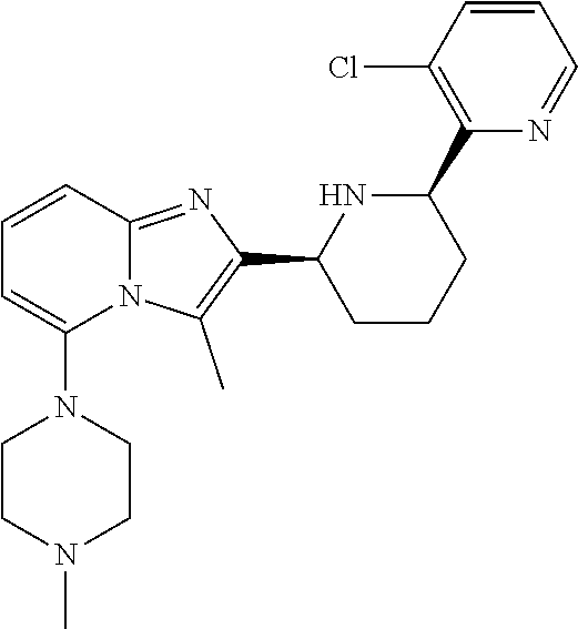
C1=CC(Cl)=C(C2NC(C3=C(C)N4C(=N3)C=CC=C4N3CCN(C)CC3)CCC2)N=C1
